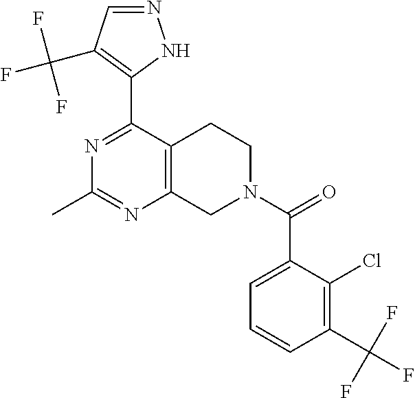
N1=C(C2=C(C(F)(F)F)C=NN2)C2=C(N=C1C)CN(C(=O)C1=CC=CC(C(F)(F)F)=C1Cl)CC2
